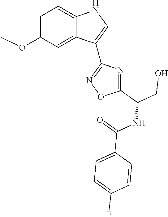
C1=C(OC)C=C2C(=C1)NC=C2C1=NOC(C(CO)NC(=O)C2=CC=C(F)C=C2)=N1
